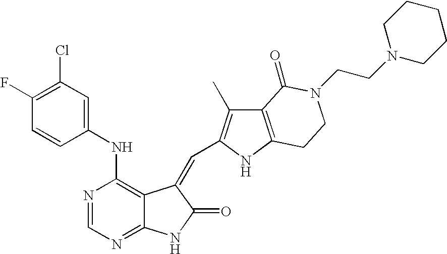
N1=CN=C2C(=C1NC1=CC(Cl)=C(F)C=C1)C(=CC1=C(C)C3=C(N1)CCN(CCN1CCCCC1)C3=O)C(=O)N2
